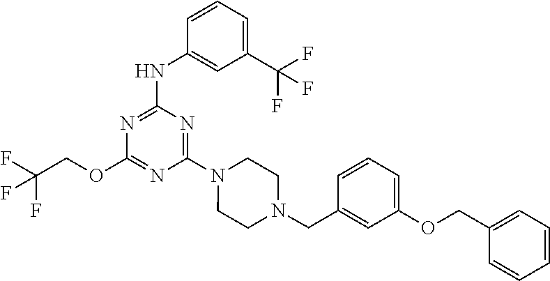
FC(COC1=NC(N2CCN(CC3=CC(OCC4=CC=CC=C4)=CC=C3)CC2)=NC(NC2=CC(C(F)(F)F)=CC=C2)=N1)(F)F
